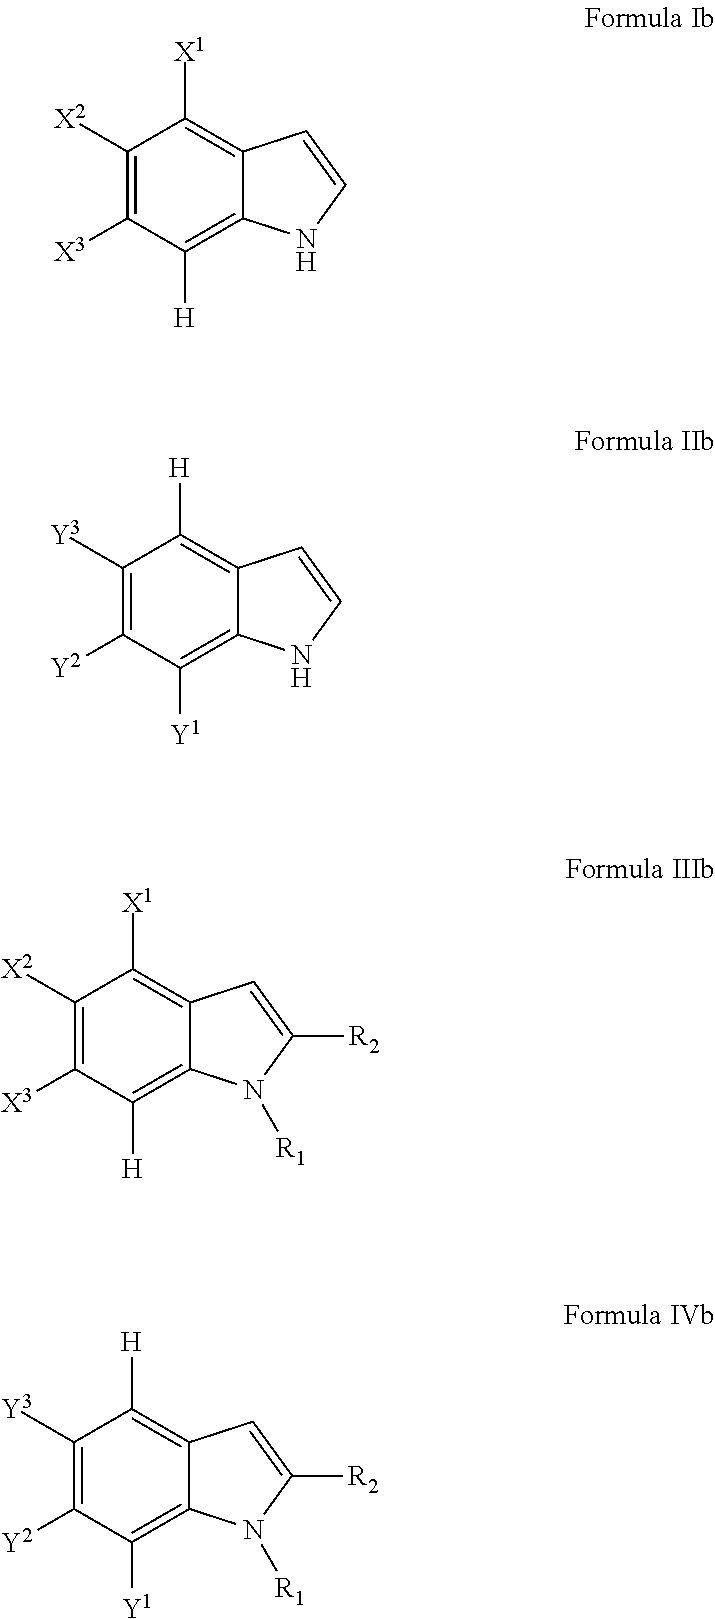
C1([X2])=C([X3])C([H])=C2C(=C1[X1])C=CN2.C1([X2])=C([X3])C([H])=C2C(=C1[X1])C=C([R2])N2[R1].C1([Y3])=C([Y2])C([Y1])=C2C(=C1[H])C=CN2.C1([Y3])=C([Y2])C([Y1])=C2C(=C1[H])C=C([R2])N2[R1]
